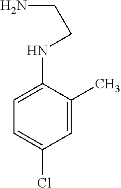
C1=C(C)C(NCCN)=CC=C1Cl
